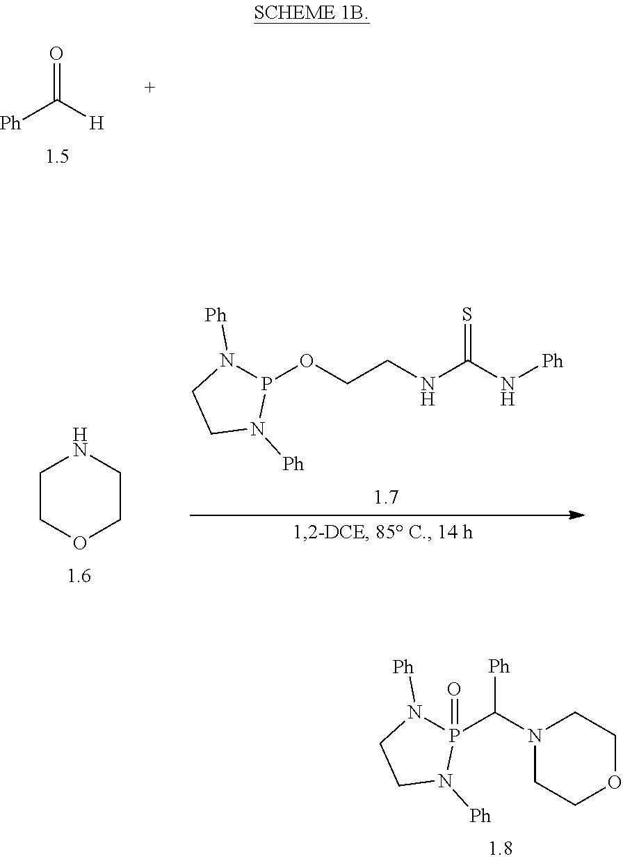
N1(C(P2(=O)N([Ph])CCN2[Ph])[Ph])CCOCC1.O=C([H])[Ph].C1COCCN1.N1([Ph])P(OCCNC(N[Ph])=S)N([Ph])CC1
